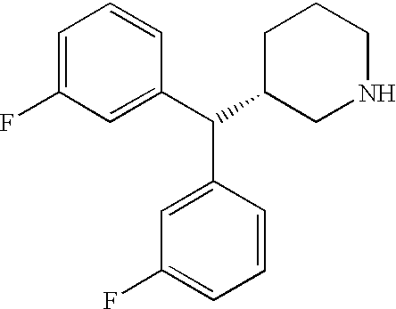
C1=C(F)C=C(C(C2=CC(F)=CC=C2)C2CNCCC2)C=C1
